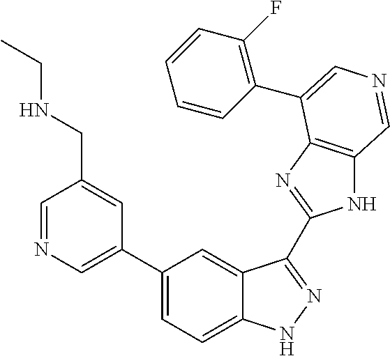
C1(C2=CN=CC(CNCC)=C2)=CC=C2C(=C1)C(C1=NC3=C(N1)C=NC=C3C1=C(F)C=CC=C1)=NN2
